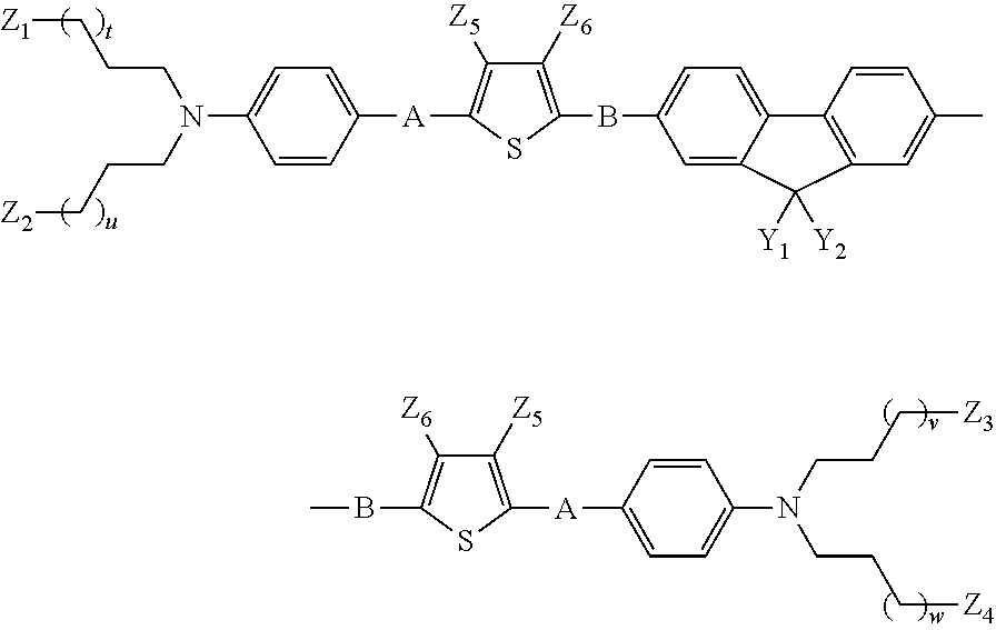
C1=C([A]C2=C([Z5])C([Z6])=C(BC)S2)C=CC(N(CCC[Z3])CCC[Z4])=C1.[Z1]CCCN(C1=CC=C([A]C2=C([Z5])C([Z6])=C(BC3=CC=C4C(=C3)C([Y1])([Y2])C3=C4C=CC(C)=C3)S2)C=C1)CCC[Z2]
